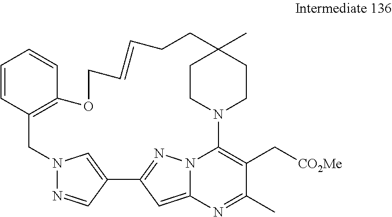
C1=CC2=C(C=C1)OCC=CCCC1(C)CCN(C3=C(C[CO2Me])C(C)=NC4=CC(=NN43)C3=CN(C2)N=C3)CC1
